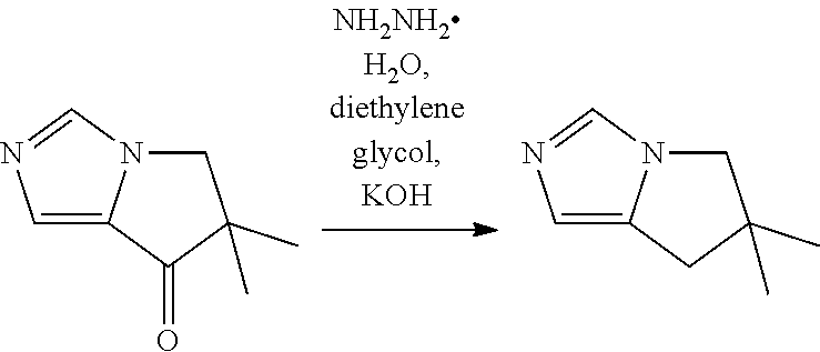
C1=C2N(C=N1)CC(C)(C)C2=O.C1=C2N(C=N1)CC(C)(C)C2
